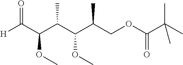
O(CC(C(C(C(C([H])=O)OC)C)OC)C)C(C(C)(C)C)=O
